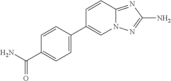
C12=NC(N)=NN1C=C(C1=CC=C(C(N)=O)C=C1)C=C2
